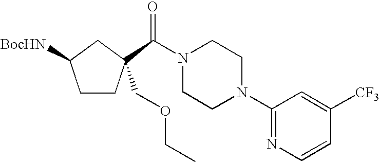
C1CC(COCC)(C(=O)N2CCN(C3=NC=CC([CF3])=C3)CC2)CC1[BocHN]
